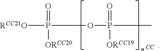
[RCC21O]P(=O)(OP(=O)(C)[ORCC19])[ORCC20].[CC]
